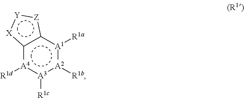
c12[A4]([R1d]):[A3]([R1c]):[A2]([R1b]):[A1]([R1a])c1[Z]:[Y]:[X]2
